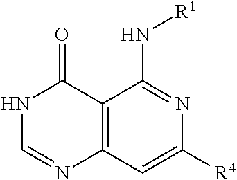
C12=C(C=C([R4])N=C1N[R1])N=CNC2=O
